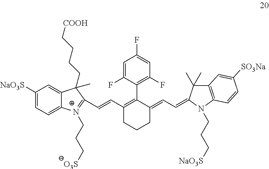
C(=CC1=C(C2=C(F)C=C(F)C=C2F)C(=CC=C2N(CCC[NaO3S])C3=C(C=C([SO3Na])C=C3)C2(C)C)CCC1)C1=[N+](CCC[O3S])C2=CC=C([NaO3S])C=C2C1(C)CCCC[COOH]
